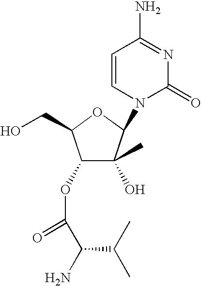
C1(OC(=O)C(N)C(C)C)C(O)(C)C(N2C(=O)N=C(N)C=C2)OC1CO
